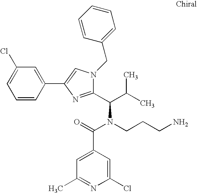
C1(Cl)=CC=CC(C2=CN(CC3=CC=CC=C3)C(C(C(C)C)N(CCCN)C(=O)C3=CC(C)=NC(Cl)=C3)=N2)=C1
